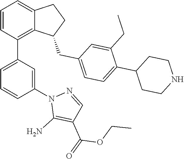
C1=CC(C2=CC=CC(N3C(N)=C(C(=O)OCC)C=N3)=C2)=C2C(=C1)CCC2CC1=CC=C(C2CCNCC2)C(CC)=C1
